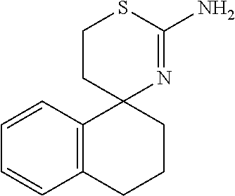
C1CC2(N=C(N)S1)CCCC1=C2C=CC=C1
